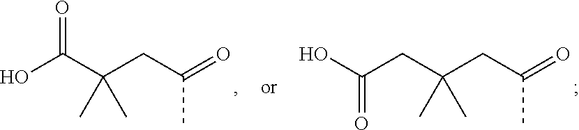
C(CC(CC(=O)C)(C)C)(O)=O.OC(C(CC(=O)C)(C)C)=O
